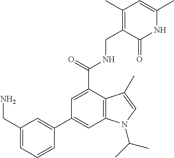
N1C(C)=CC(C)=C(CNC(C2=CC(C3=CC(CN)=CC=C3)=CC3=C2C(C)=CN3C(C)C)=O)C1=O
